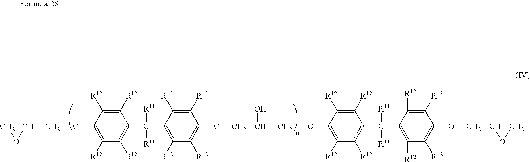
C1(COC2=C([R12])C([R12])=C(C(C3=C([R12])C([R12])=C(OCC(O)COC4=C([R12])C([R12])=C(C(C5=C([R12])C([R12])=C(OCC6OC6)C([R12])=C5[R12])([R11])[R11])C([R12])=C4[R12])C([R12])=C3[R12])([R11])[R11])C([R12])=C2[R12])CO1
